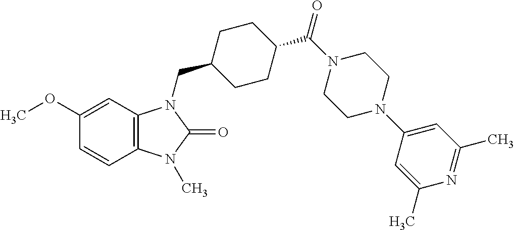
C1(OC)=CC2=C(C=C1)N(C)C(=O)N2CC1CCC(C(N2CCN(C3=CC(C)=NC(C)=C3)CC2)=O)CC1
